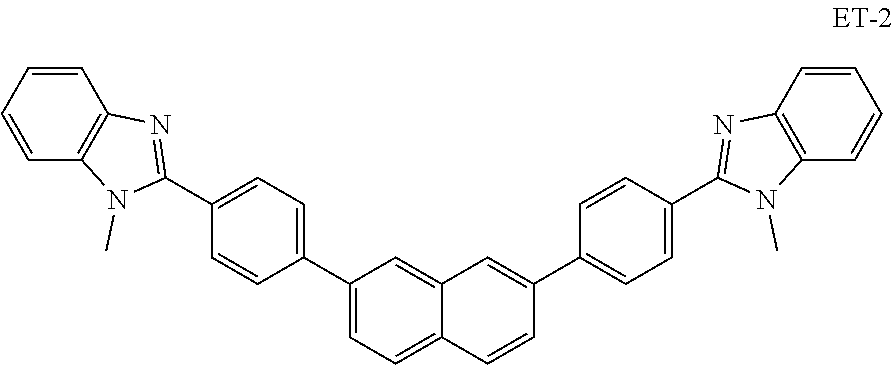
C1=CC=CC2=C1N=C(C1=CC=C(C3=CC=C4C(=C3)C=C(C3=CC=C(C5=NC6=C(N5C)C=CC=C6)C=C3)C=C4)C=C1)N2C
